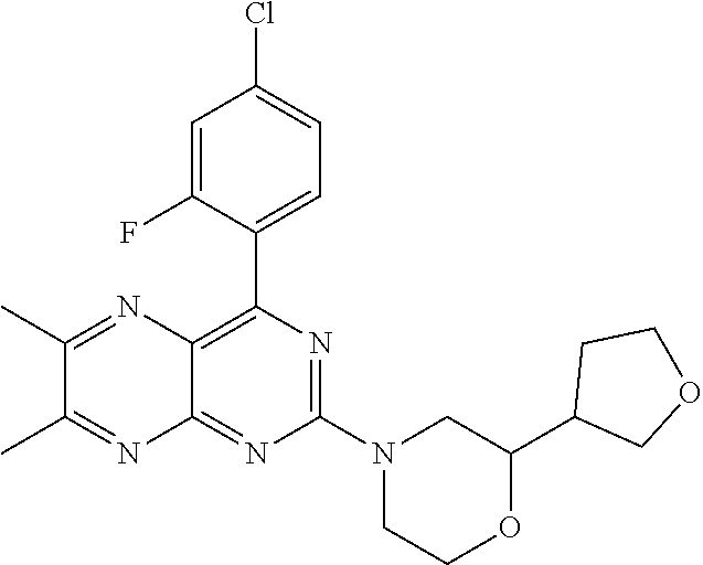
C1(C2COCC2)OCCN(C2=NC(C3=CC=C(Cl)C=C3F)=C3C(=N2)N=C(C)C(C)=N3)C1
